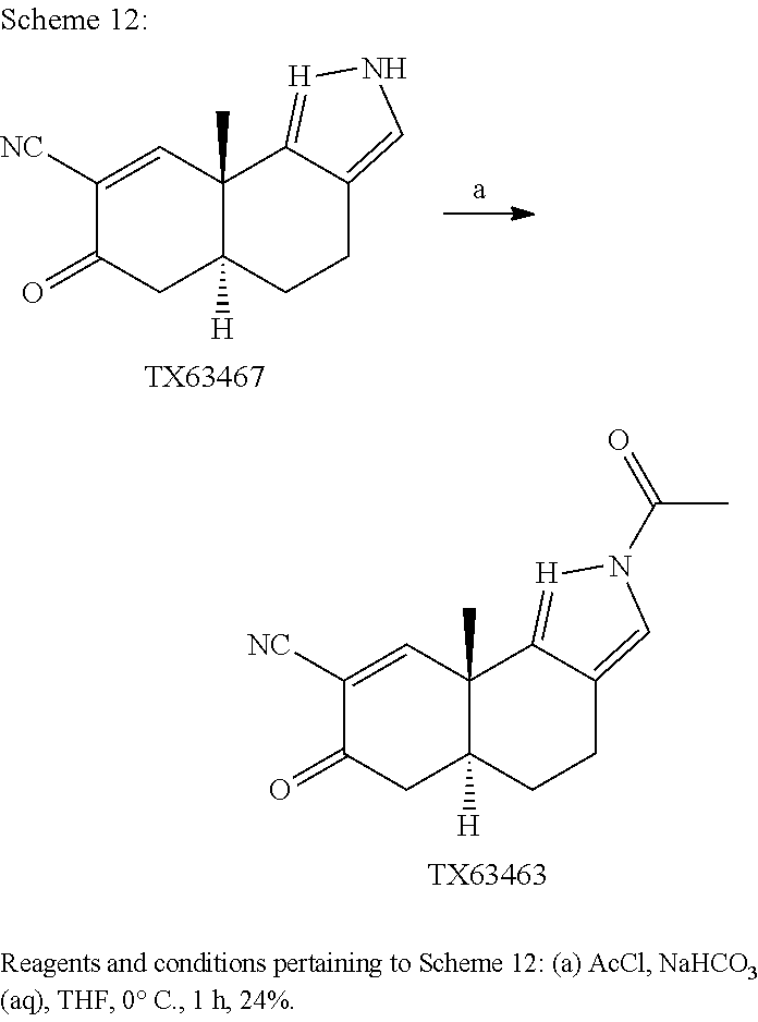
C1([NC])=CC2(C)C([H])(CC1=O)CCC1=CN(C(C)=O)[H]=C21.[TX63463].C1([NC])=CC2(C)C([H])(CC1=O)CCC1=CN[H]=C21.[TX63467]
